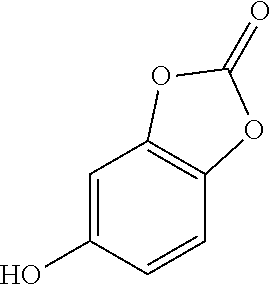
C1=C(O)C=CC2=C1OC(=O)O2
